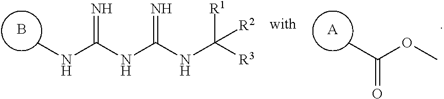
B.CNC(NC(NC([R3])([R1])[R2])=N)=N.[A].CC(OC)=O
